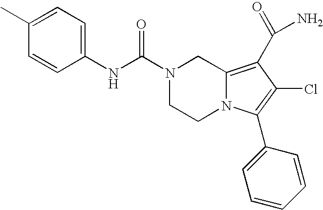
CC1=CC=C(NC(N2CCN3C(=C(C(N)=O)C(Cl)=C3C3=CC=CC=C3)C2)=O)C=C1
